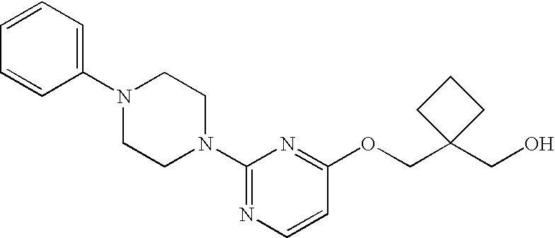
C1(CO)(COC2=NC(N3CCN(C4=CC=CC=C4)CC3)=NC=C2)CCC1
